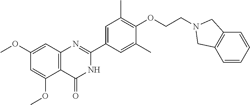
C1(OC)=CC2=C(C(OC)=C1)C(=O)NC(C1=CC(C)=C(OCCN3CC4=C(C=CC=C4)C3)C(C)=C1)=N2
